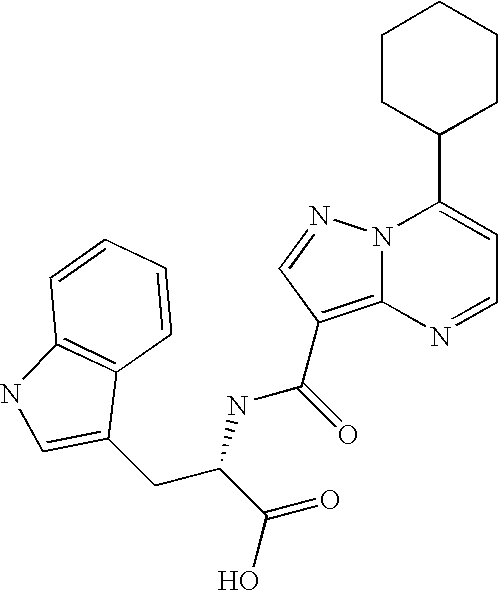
C1=C(C2CCCCC2)N2C(=C(C(NC(C(=O)O)CC3=CNC4=C3C=CC=C4)=O)C=N2)N=C1
